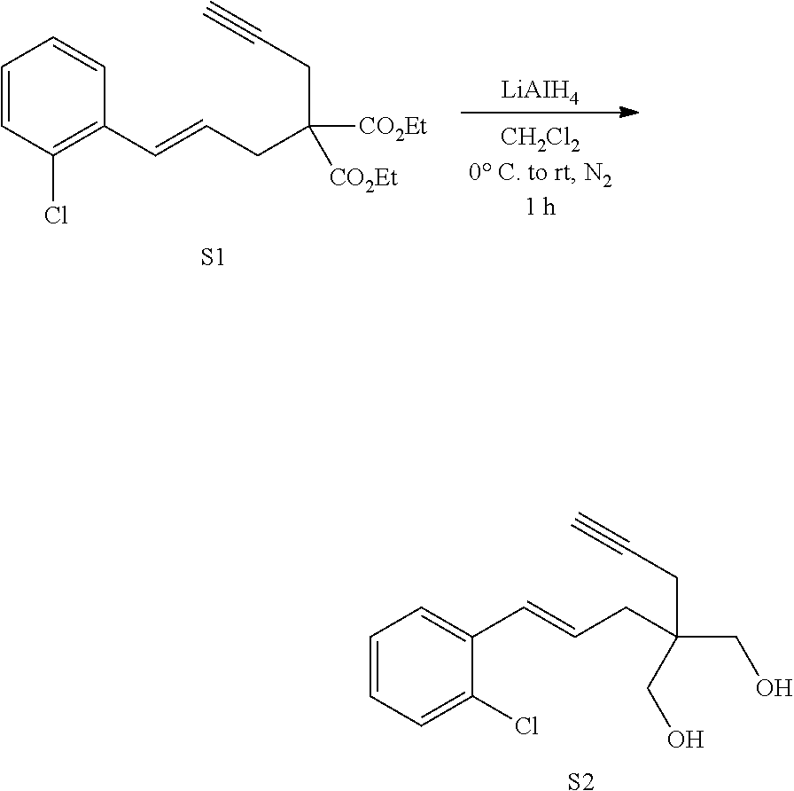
C(=CC1=CC=CC=C1Cl)CC(CC#C)(CO)CO.[S2].[LiAIH4].[S1].C1=CC=CC(Cl)=C1C=CCC(CC#C)([CO2Et])[CO2Et]
